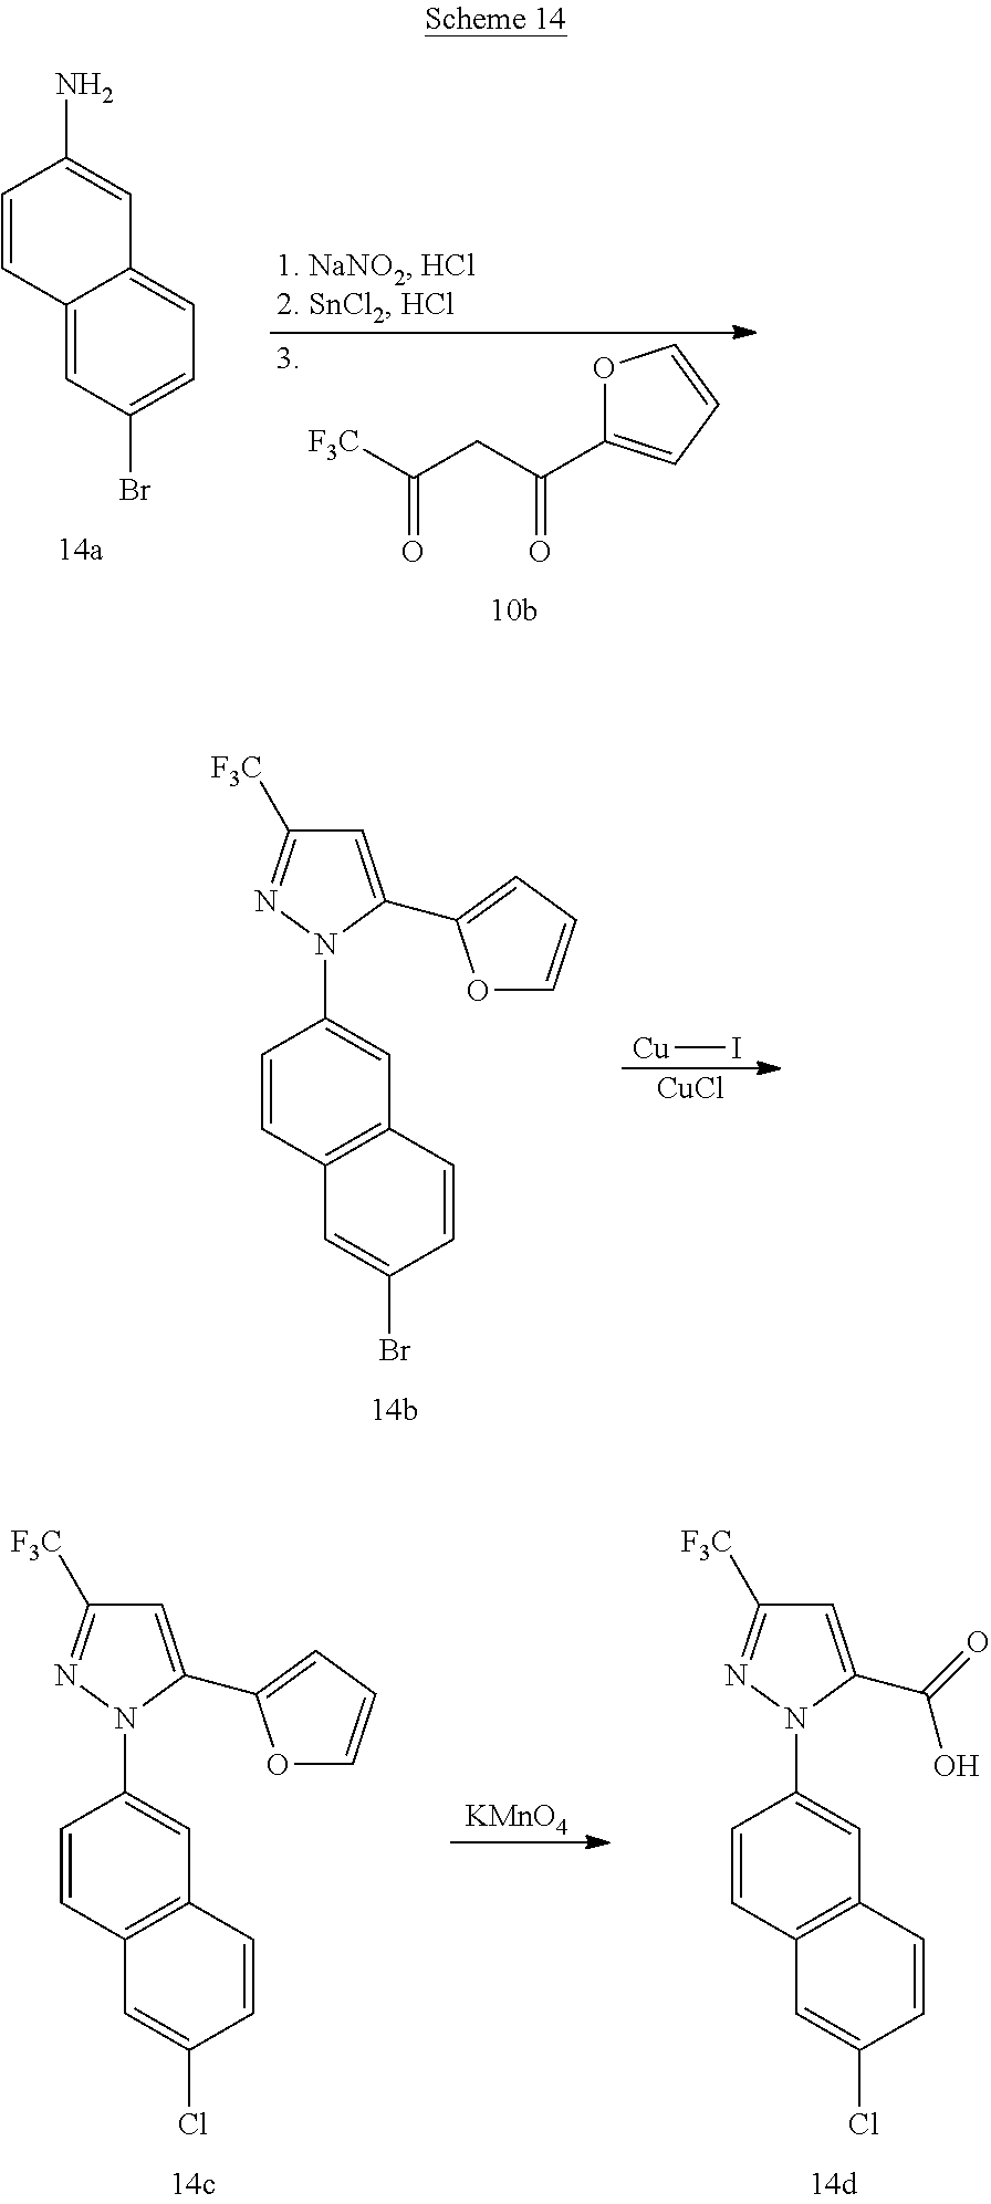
C1=CC2=C(C=C1N1C(C3=CC=CO3)=CC([F3C])=N1)C=CC(Br)=C2.[Cu]I.[CuCl].C12=CC(Br)=CC=C1C=C(N)C=C2.O1C(C(CC([F3C])=O)=O)=CC=C1.C1=CC2=C(C=C1N1C(C3=CC=CO3)=CC([F3C])=N1)C=CC(Cl)=C2.[KMnO4].C1=CC2=C(C=C1N1C(C(=O)O)=CC([F3C])=N1)C=CC(Cl)=C2
